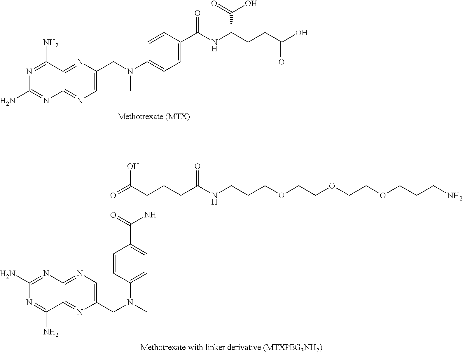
N1=C2C(=NC=C1CN(C)C1=CC=C(C(=O)NC(C(O)=O)CCC(=O)O)C=C1)N=C(N)N=C2N.N1=C2C(=NC(CN(C3=CC=C(C(NC(C(O)=O)CCC(NCCCOCCOCCOCCCN)=O)=O)C=C3)C)=C1)C(N)=NC(N)=N2
